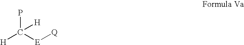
[H]C(P)([E][Q])[H]
